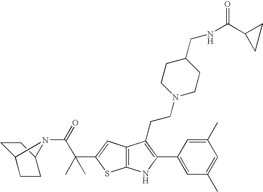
C12=C(C=C(C(C(=O)N3C4CCC3CC4)(C)C)S1)C(CCN1CCC(CNC(=O)C3CC3)CC1)=C(C1=CC(C)=CC(C)=C1)N2
